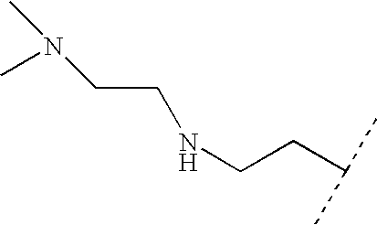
N(CCC(C)C)CCN(C)C
